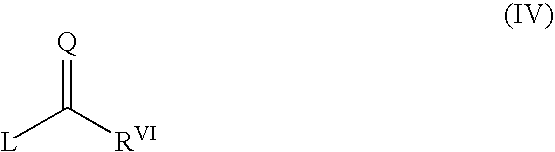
[Q]=C([RVI])[L]
